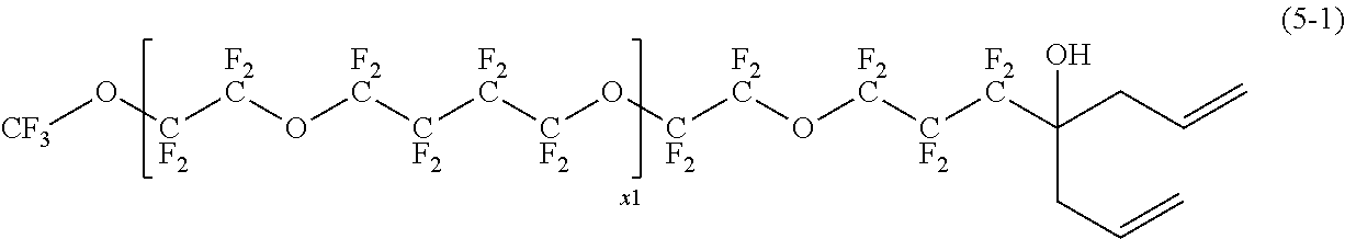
[CF3]O[CF2][F2C]O[F2C][CF2][F2C][CF2]O[CF2][F2C]O[F2C][CF2][F2C]C(CC=C)(CC=C)O
